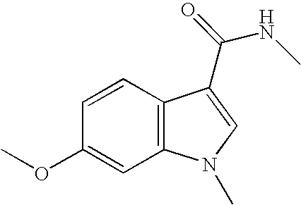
C1=CC2=C(C=C1OC)N(C)C=C2C(=O)NC
